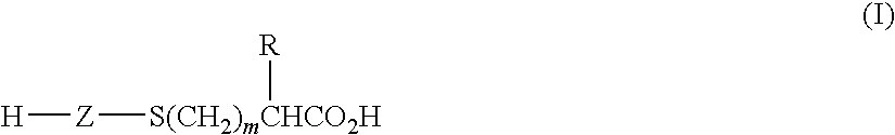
[H][Z][S(CH2)mCHCO2H][R]
